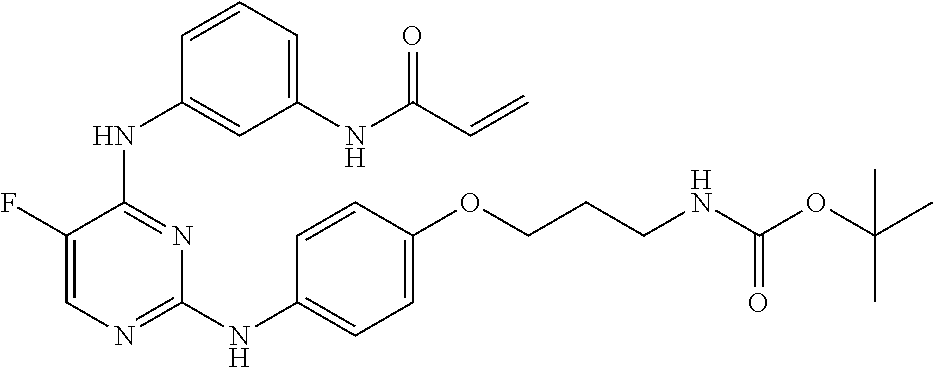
C1=C(F)C(NC2=CC(NC(C=C)=O)=CC=C2)=NC(NC2=CC=C(OCCCNC(OC(C)(C)C)=O)C=C2)=N1
